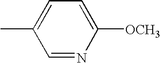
C1(C)=CC=C([OCH3])N=C1
